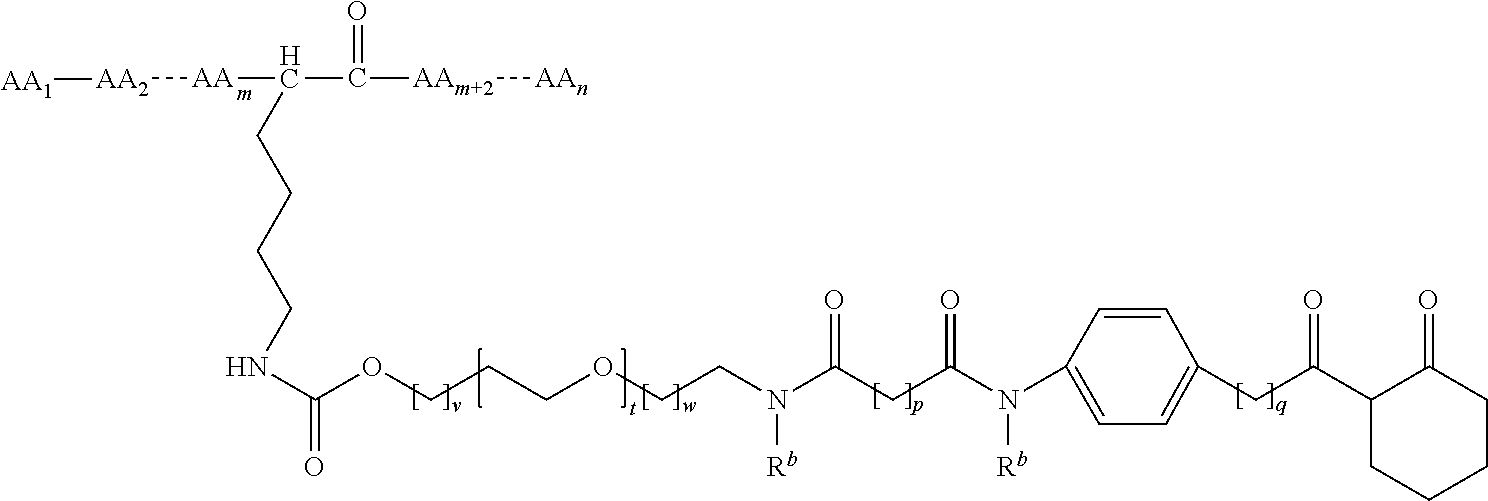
C(OCCCOCCN([Rb])C(CC(N(C1=CC=C(CC(C2CCCCC2=O)=O)C=C1)[Rb])=O)=O)(NCCCCC(C(=O)[AAm+2][AAn])[AA][AA2][AA1])=O
